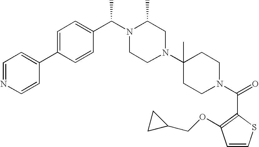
C1=NC=CC(C2=CC=C(C(N3CCN(C4(C)CCN(C(=O)C5=C(OCC6CC6)C=CS5)CC4)CC3C)C)C=C2)=C1
